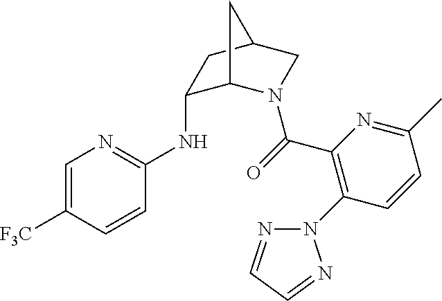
C1=C([F3C])C=CC(NC2C3N(C(=O)C4=C(N5N=CC=N5)C=CC(C)=N4)CC(C2)C3)=N1
